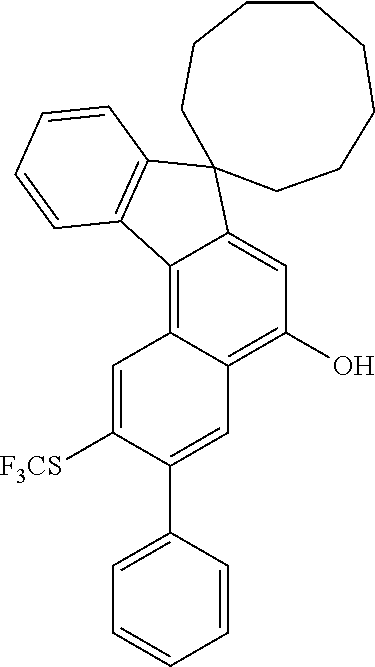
C12=C3C(=C(O)C=C1C1(C4=C2C=CC=C4)CCCCCCCC1)C=C(C1=CC=CC=C1)C([F3CS])=C3
